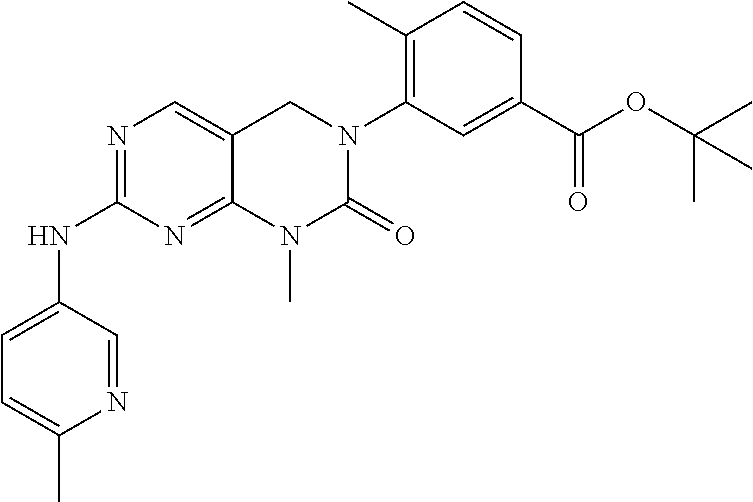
N1=C(NC2=CC=C(C)N=C2)N=C2C(=C1)CN(C1=C(C)C=CC(C(OC(C)(C)C)=O)=C1)C(=O)N2C
